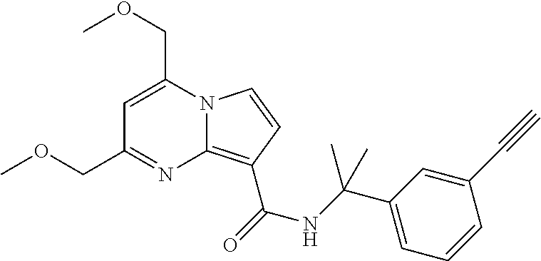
N12C(=C(C(=O)NC(C3=CC=CC(C#C)=C3)(C)C)C=C1)N=C(COC)C=C2COC
